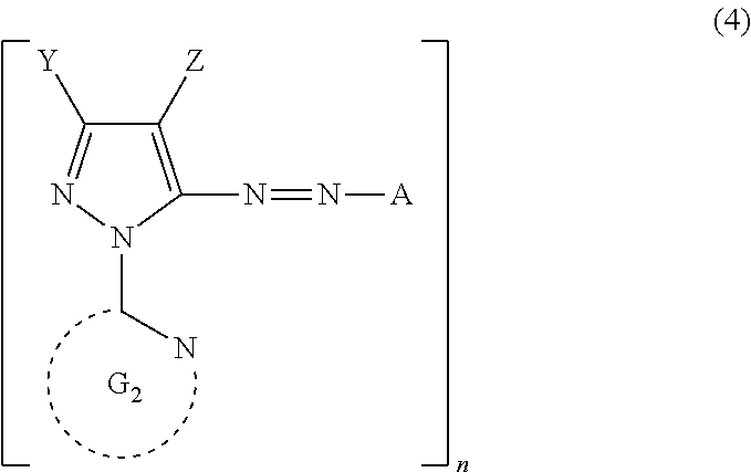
N1(CN)C(N=N[A])=C([Z])C([Y])=N1
